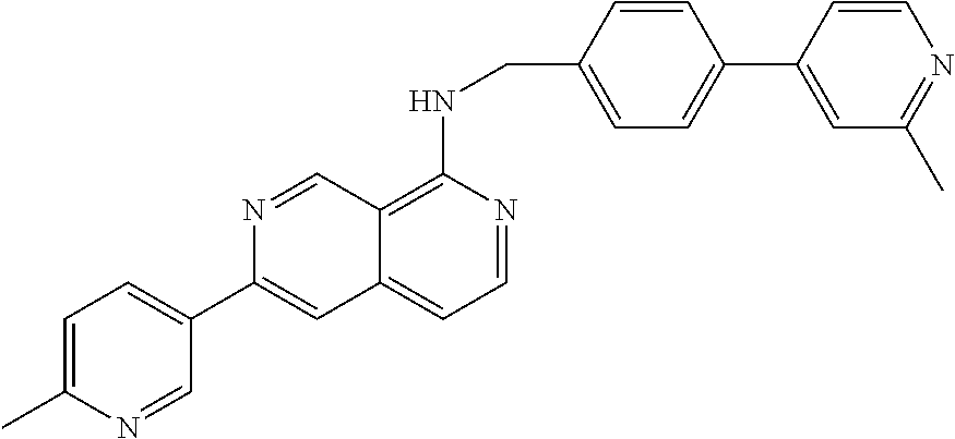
C12=C(NCC3=CC=C(C4=CC(C)=NC=C4)C=C3)N=CC=C1C=C(C1=CC=C(C)N=C1)N=C2
